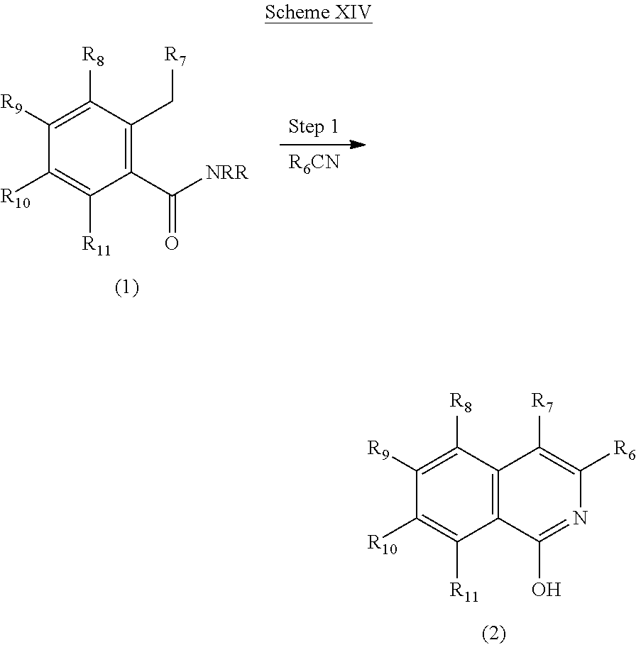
C1([R9])=C([R8])C2=C(C([R11])=C1[R10])C(O)=NC([R6])=C2[R7].C1([R9])=C([R8])C(C[R7])=C(C([NRR])=O)C([R11])=C1[R10].[R6CN]
